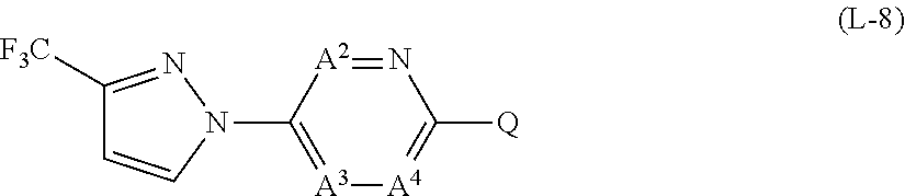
N1(C2=[A3][A4]=C([Q])N=[A2]2)N=C([F3C])C=C1
